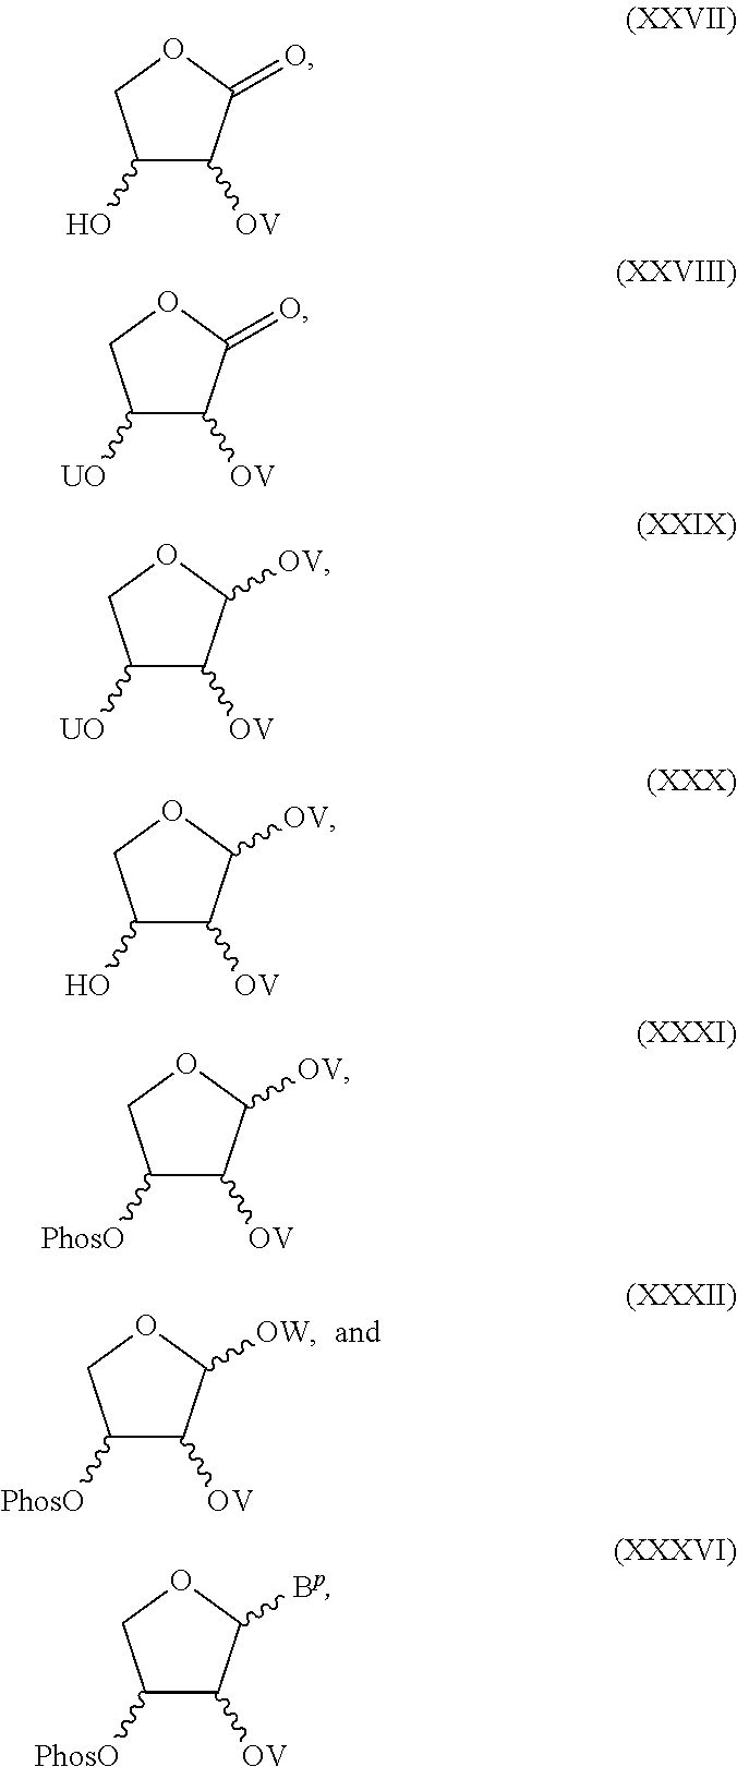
C1([PhosO])C([OV])C([OW])OC1.C1(O)C([OV])C(=O)OC1.C1([UO])C([OV])C(=O)OC1.C1([UO])C([OV])C([OV])OC1.C1(O)C([OV])C([OV])OC1.C1([PhosO])C([OV])C([OV])OC1.C1([PhosO])C([OV])C([Bp])OC1
